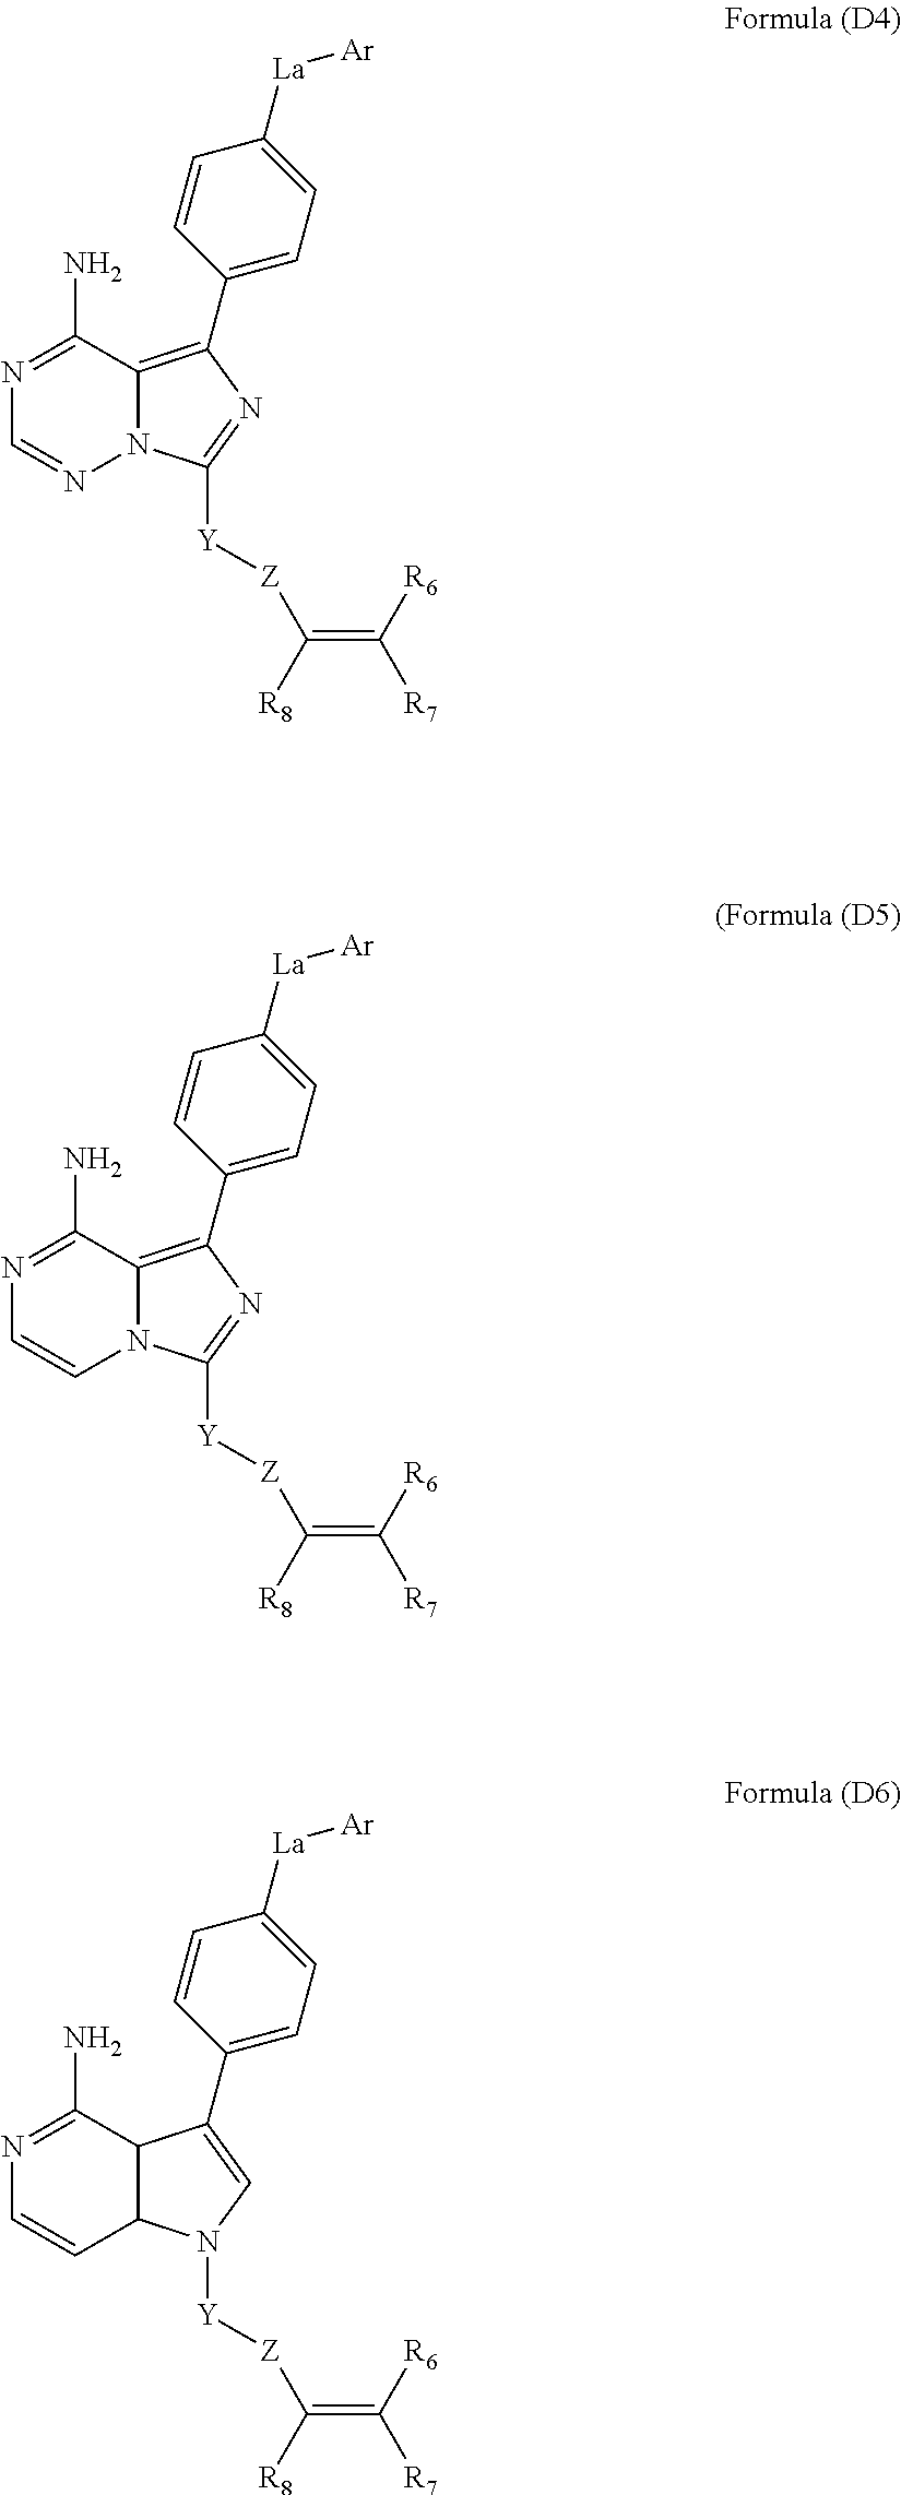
N1=C(N)C2=C(C3=CC=C([La][Ar])C=C3)N=C([Y][Z]C([R8])=C([R7])[R6])N2N=C1.N1=C(N)C2=C(C3=CC=C([La][Ar])C=C3)N=C([Y][Z]C([R8])=C([R7])[R6])N2C=C1.N1=C(N)C2C(C=C1)N([Y][Z]C([R8])=C([R7])[R6])C=C2C1=CC=C([La][Ar])C=C1
